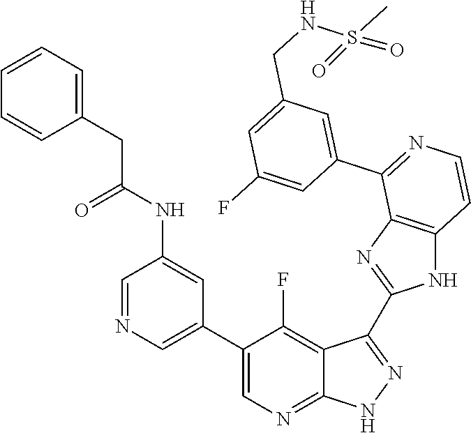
C1=NC=C(C2=CN=C3C(=C2F)C(C2=NC4=C(N2)C=CN=C4C2=CC(CNS(C)(=O)=O)=CC(F)=C2)=N[N H]3)C=C1NC(CC1=CC=CC=C1)=O
